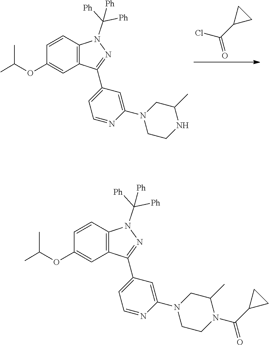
C1=CC2=C(C=C1OC(C)C)C(C1=CC=NC(N3CCN(C(=O)C4CC4)C(C)C3)=C1)=NN2C([Ph])([Ph])[Ph].C1=CC2=C(C=C1OC(C)C)C(C1=CC=NC(N3CCNC(C)C3)=C1)=NN2C([Ph])([Ph])[Ph].ClC(C1CC1)=O
